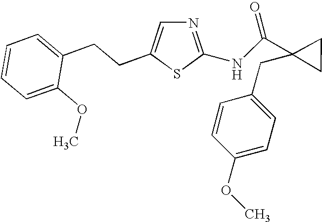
N1=C(NC(C2(CC3=CC=C(OC)C=C3)CC2)=O)SC(CCC2=CC=CC=C2OC)=C1
